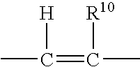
CC(=C(C)[R10])[H]
